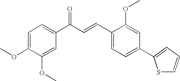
C1=C(OC)C(OC)=CC(C(C=CC2=CC=C(C3=CC=CS3)C=C2OC)=O)=C1
